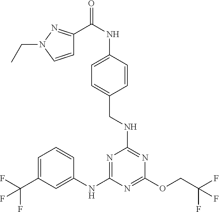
C1=C(C(F)(F)F)C=C(NC2=NC(NCC3=CC=C(NC(C4=NN(CC)C=C4)=O)C=C3)=NC(OCC(F)(F)F)=N2)C=C1
